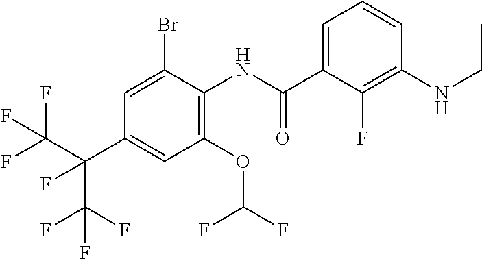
C1=C(C(NC2=C(OC(F)F)C=C(C(C(F)(F)F)(C(F)(F)F)F)C=C2Br)=O)C(F)=C(NCC)C=C1
